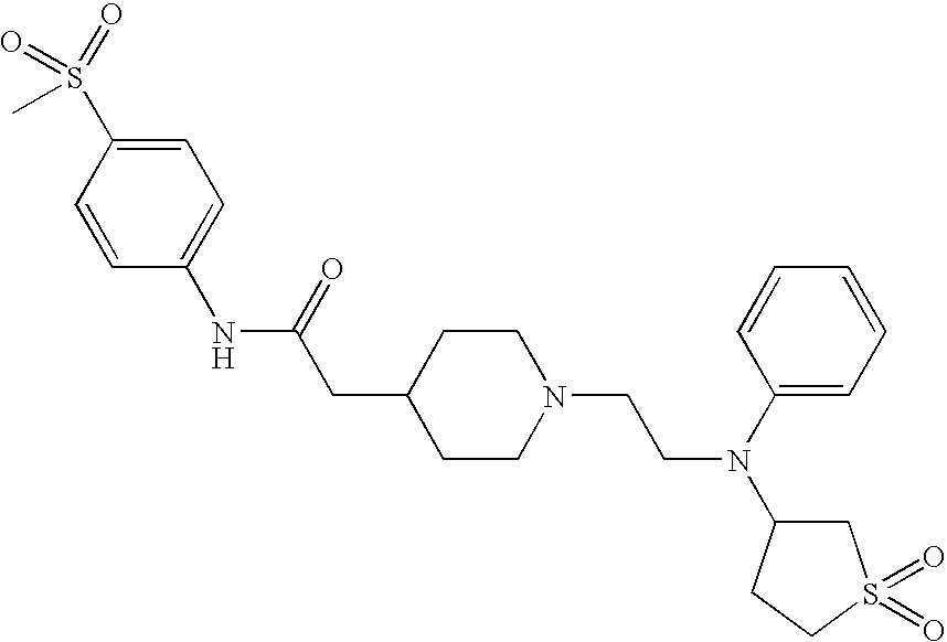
S(C)(=O)(=O)C1=CC=C(NC(CC2CCN(CCN(C3CS(=O)(=O)CC3)C3=CC=CC=C3)CC2)=O)C=C1
